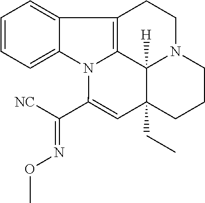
C1=C2C(=CC=C1)C1=C3N2C(C([NC])=NOC)=CC2(CC)C3([H])N(CC1)CCC2
